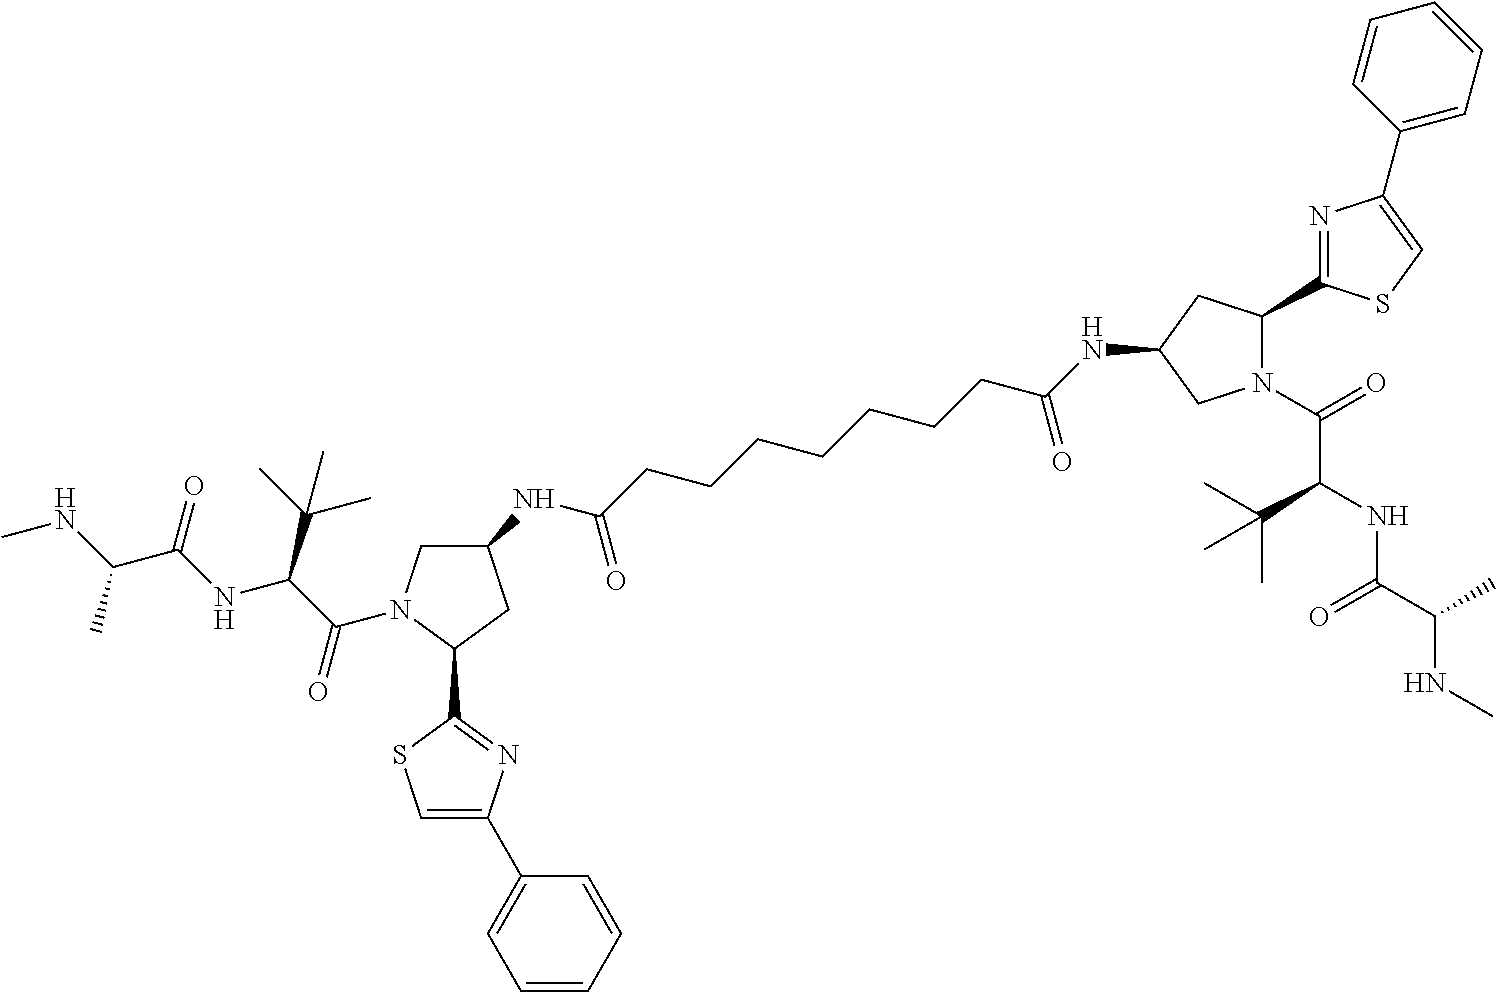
C1(NC(CCCCCCCC(NC2CC(C3=NC(C4=CC=CC=C4)=CS3)N(C(=O)C(NC(C(C)NC)=O)C(C)(C)C)C2)=O)=O)CN(C(C(NC(C(NC)C)=O)C(C)(C)C)=O)C(C2=NC(C3=CC=CC=C3)=CS2)C1
